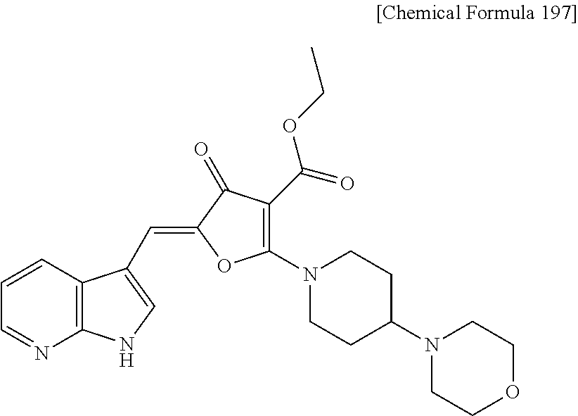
C1=CC2=C(N=C1)NC=C2C=C1OC(N2CCC(N3CCOCC3)CC2)=C(C(=O)OCC)C1=O
